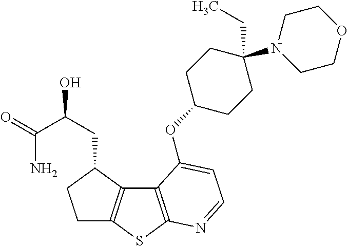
C1C2=C(C(CC(C(=O)N)O)C1)C1=C(S2)N=CC=C1OC1CCC(N2CCOCC2)(CC)CC1
